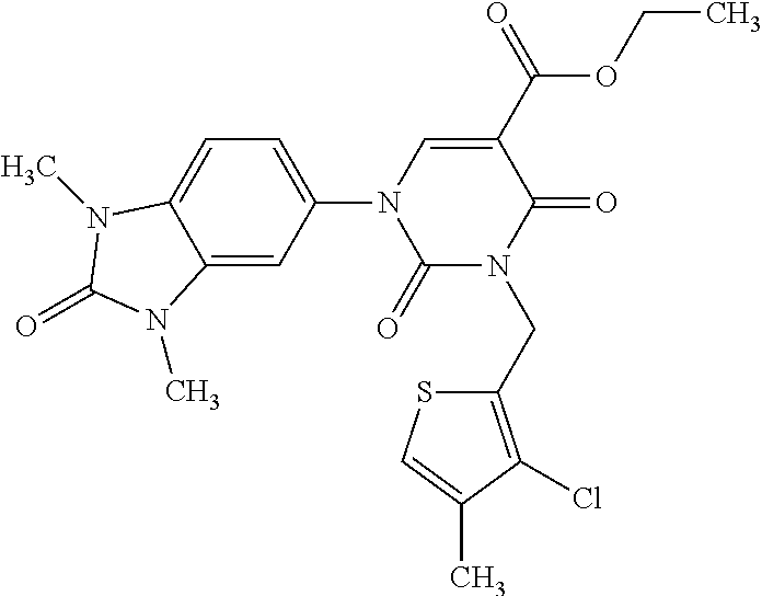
C1=C(N2C(=O)N(CC3=C(Cl)C(C)=CS3)C(=O)C(C(OCC)=O)=C2)C=C2C(=C1)N(C)C(=O)N2C
